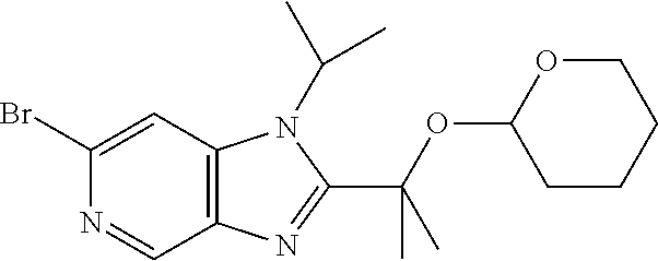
C12=C(C=C(Br)N=C1)N(C(C)C)C(C(OC1CCCCO1)(C)C)=N2
